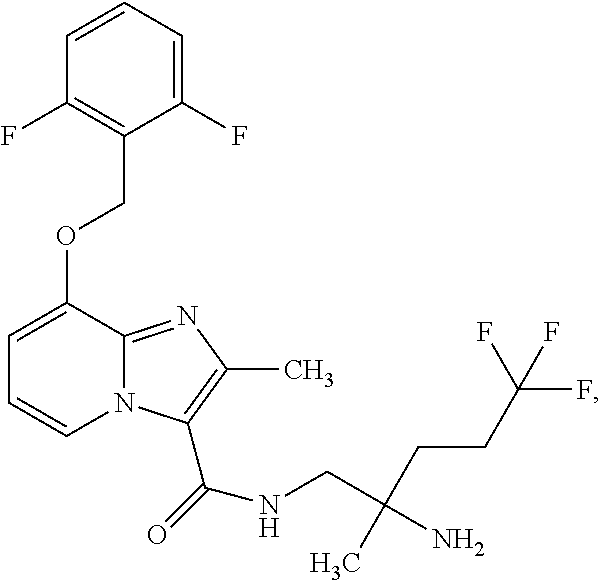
C1=CC=C(F)C(COC2=CC=CN3C2=NC(C)=C3C(=O)NCC(N)(CCC(F)(F)F)C)=C1F
